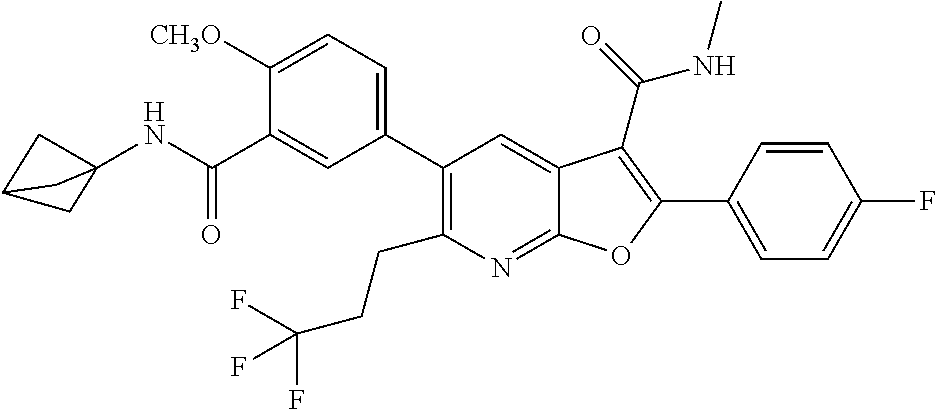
C1=C(C2=C(C(=O)NC)C3=CC(C4=CC=C([CH3O])C(C(NC56CC(C5)C6)=O)=C4)=C(CCC(F)(F)F)N=C3O2)C=CC(F)=C1
